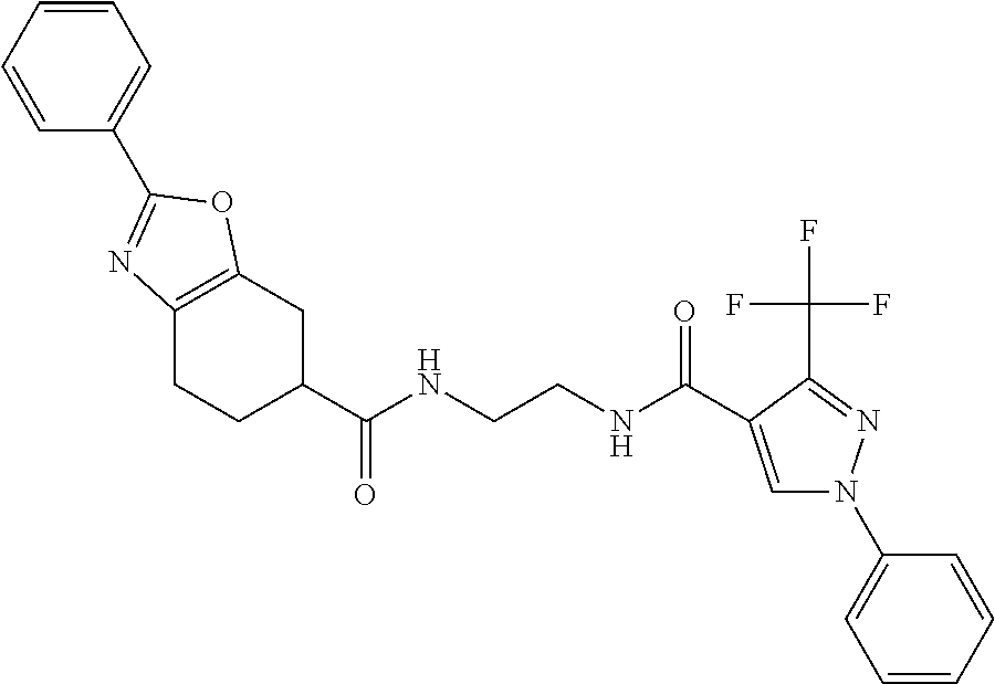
C1=CC=CC(C2=NC3=C(CC(C(NCCNC(=O)C4=CN(C5=CC=CC=C5)N=C4C(F)(F)F)=O)CC3)O2)=C1
